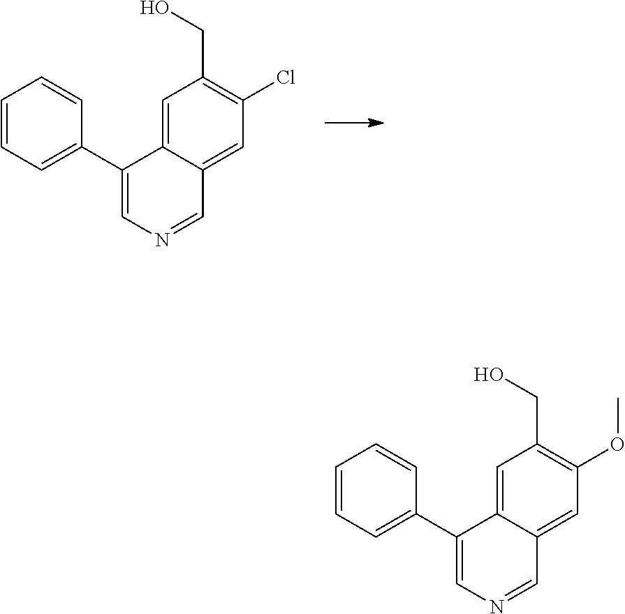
C1=C2C(=CC(Cl)=C1CO)C=NC=C2C1=CC=CC=C1.C1=C2C(=CC(OC)=C1CO)C=NC=C2C1=CC=CC=C1
